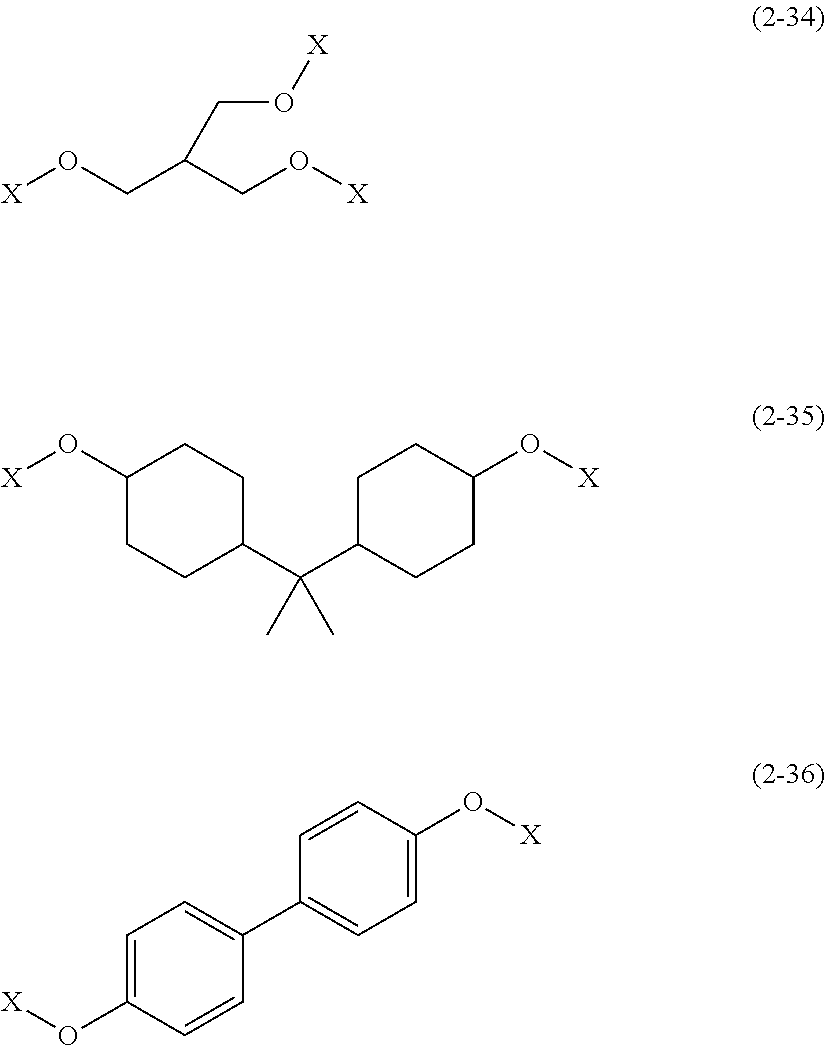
[X]OCC(CO[X])CO[X].C1(O[X])CCC(C(C2CCC(O[X])CC2)(C)C)CC1.C1=C(O[X])C=CC(C2=CC=C(O[X])C=C2)=C1
